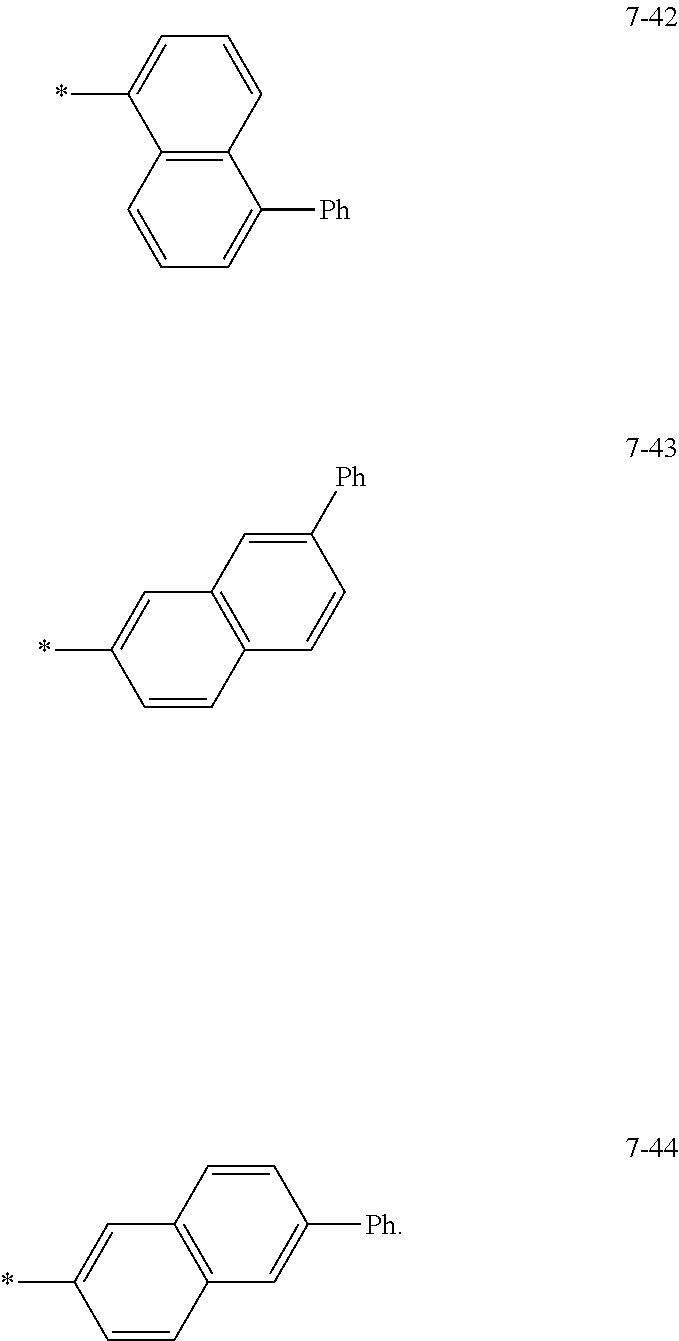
C12=C(C=CC=C1[Ph])C(*)=CC=C2.C1([Ph])=CC2=C(C=C1)C=CC(*)=C2.C1=CC2=C(C=C1[Ph])C=CC(*)=C2
